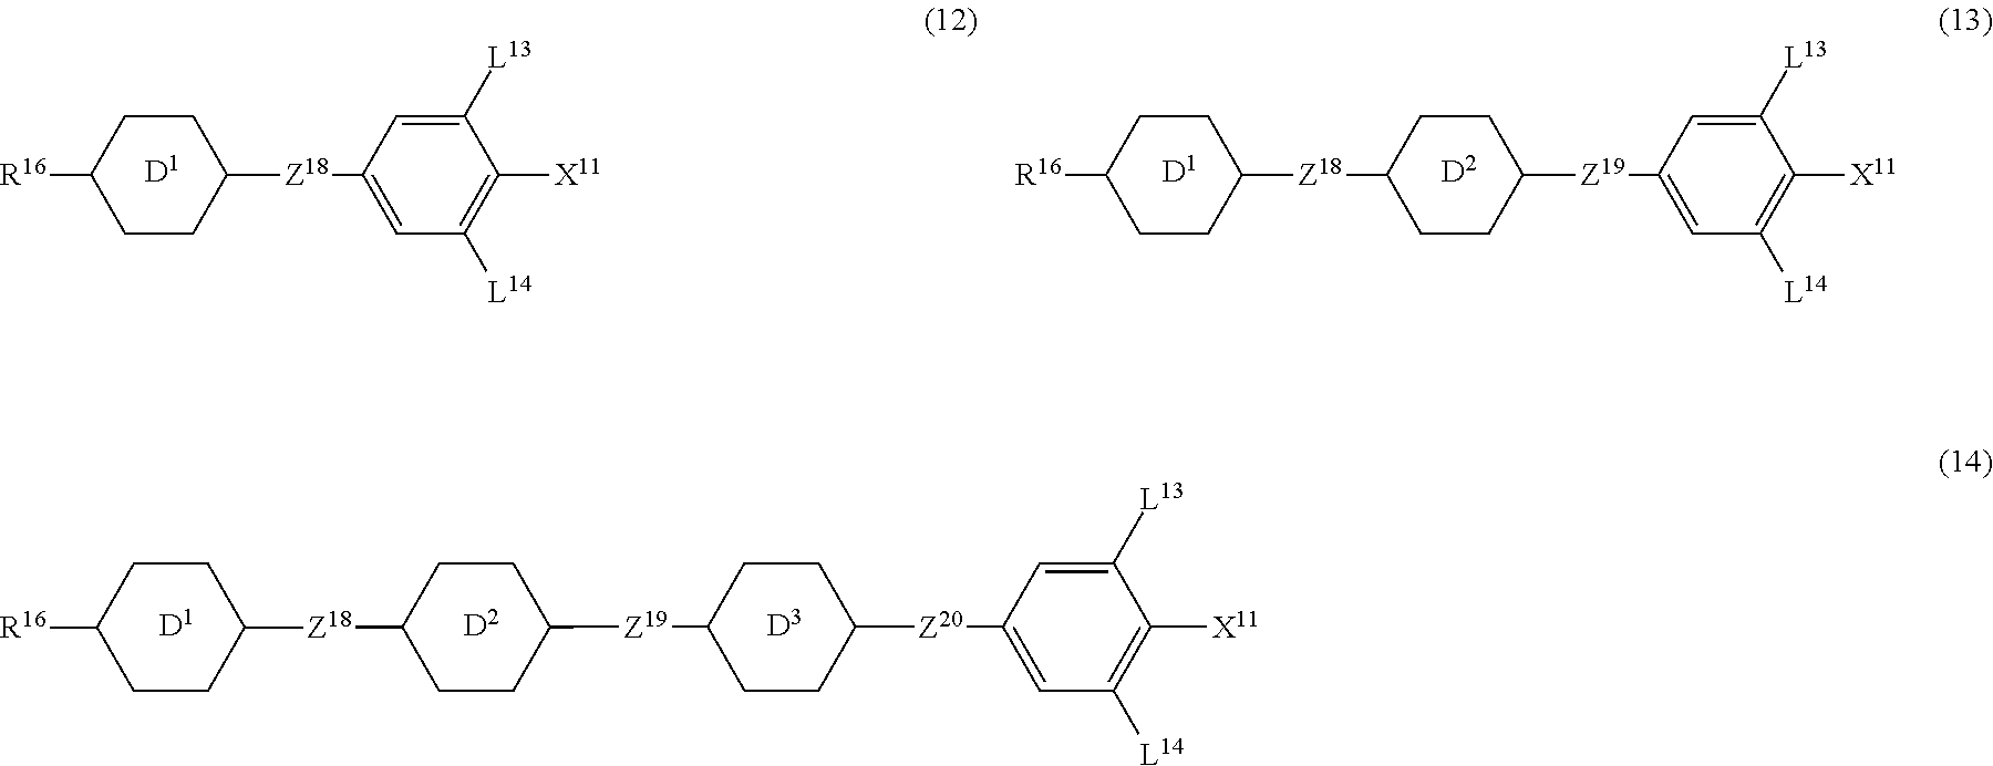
[R16]C1CCC([Z18]C2=CC([L14])=C([X11])C([L13])=C2)CC1.[Z18](C1CCC([Z19]C2=CC([L14])=C([X11])C([L13])=C2)CC1)C1CCC([R16])CC1.[Z19](C1CCC([Z20]C2=CC([L14])=C([X11])C([L13])=C2)CC1)C1CCC([Z18]C2CCC([R16])CC2)CC1
